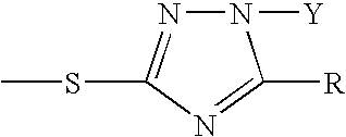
N1=C([R])N([Y])N=C1SC
